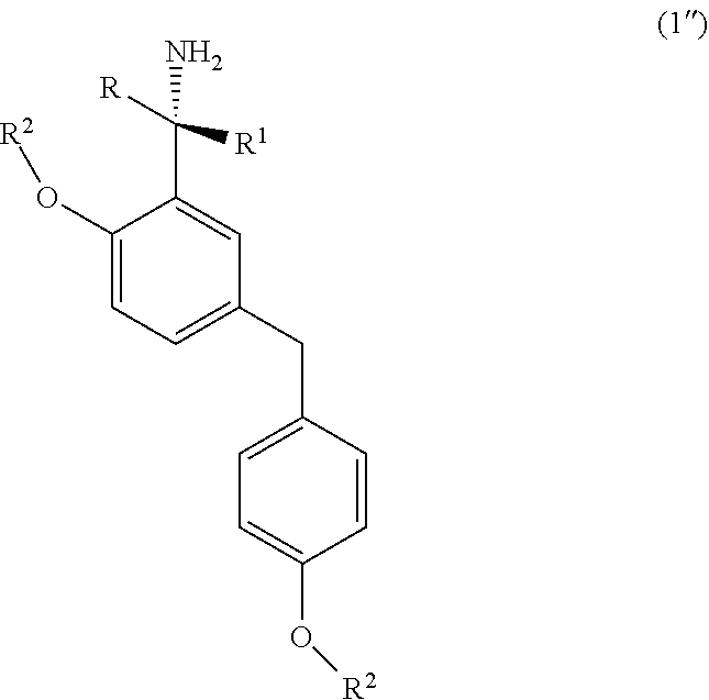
C1(O[R2])=CC=C(CC2=CC=C(O[R2])C=C2)C=C1C(N)([R])[R1]
